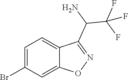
C1=C(Br)C=C2C(=C1)C(C(C(F)(F)F)N)=NO2
